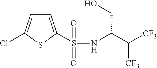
C1=C(S(NC(C([CF3])[CF3])CO)(=O)=O)SC(Cl)=C1
